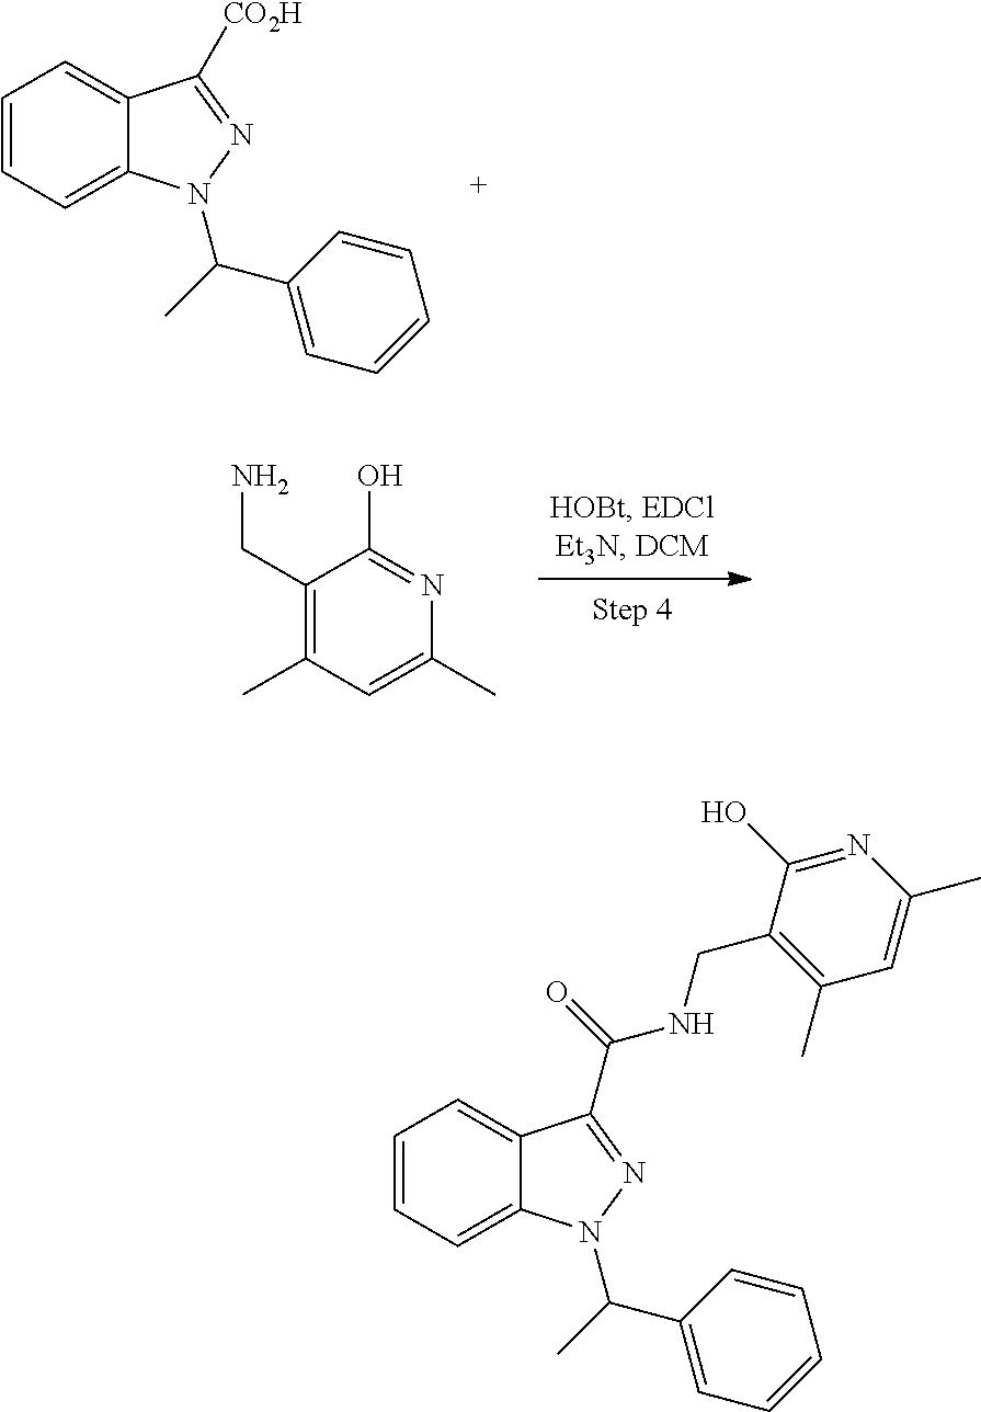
C1=CC=C2C(=C1)C([CO2H])=NN2C(C)C1=CC=CC=C1.C1(CN)=C(C)C=C(C)N=C1O.C1=CC=C2C(=C1)C(C(=O)NCC1=C(C)C=C(C)N=C1O)=NN2C(C)C1=CC=CC=C1
